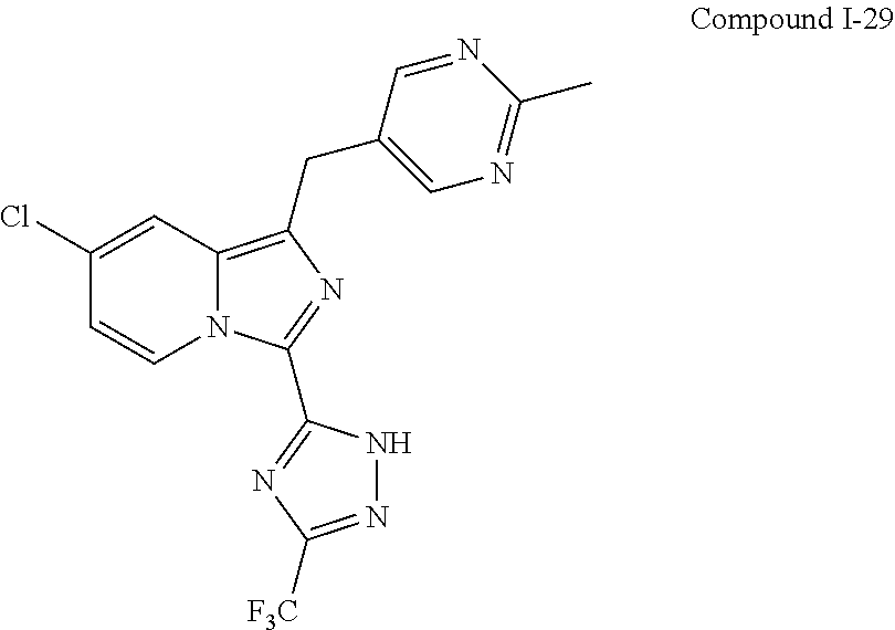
N12C(=C(CC3=CN=C(C)N=C3)N=C1C1=NC([F3C])=NN1)C=C(Cl)C=C2
